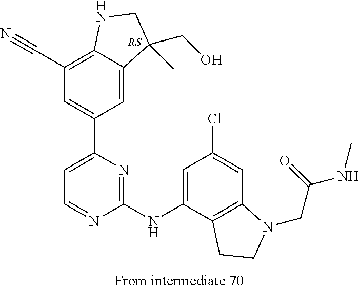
C12=C(C#N)C=C(C3=CC=NC(NC4=CC(Cl)=CC5=C4CCN5CC(NC)=O)=N3)C=C1C(CO)(C)CN2.[RS]
